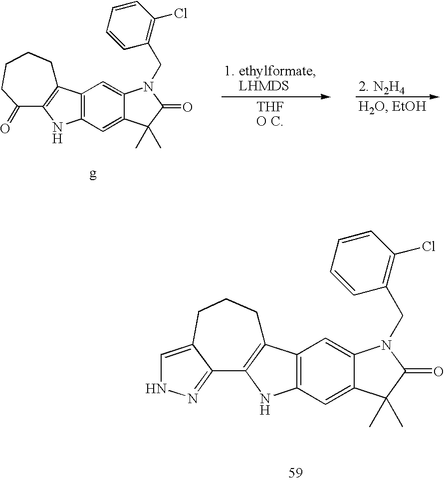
C12=C(C=C3C(=C1)C(C)(C)C(=O)N3CC1=C(Cl)C=CC=C1)C1=C(N2)C(=O)CCCC1.C12=C(C=C3C(=C1)C(C)(C)C(=O)N3CC1=C(Cl)C=CC=C1)C1=C(N2)C2=NNC=C2CCC1
